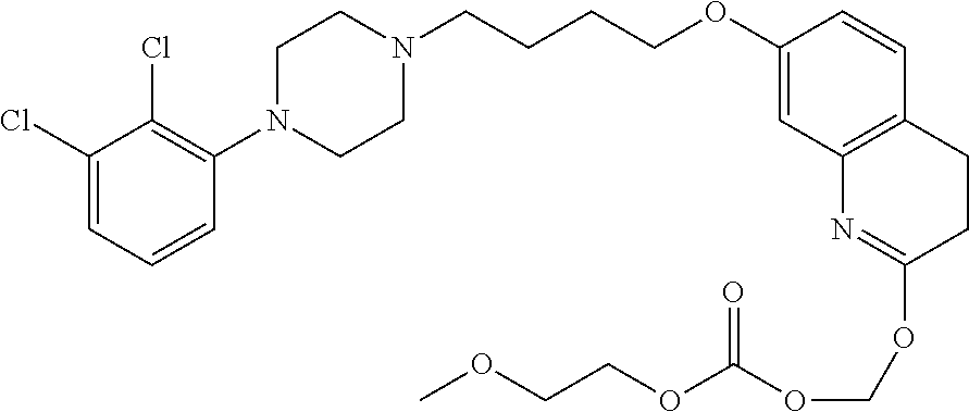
C1(Cl)=CC=CC(N2CCN(CCCCOC3=CC4=C(C=C3)CCC(OCOC(OCCOC)=O)=N4)CC2)=C1Cl
